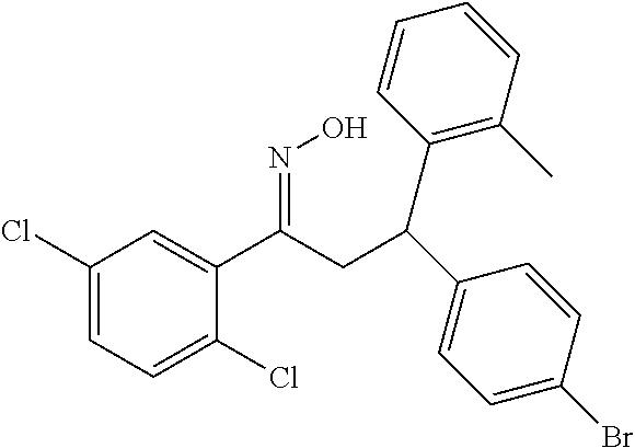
C1(Cl)=CC=C(Cl)C(C(CC(C2=CC=C(Br)C=C2)C2=C(C)C=CC=C2)=NO)=C1
